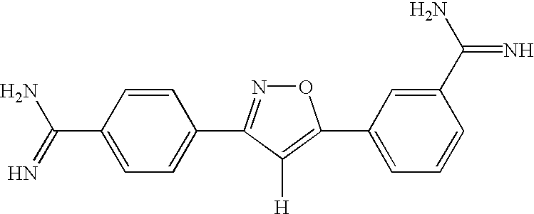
C1=CC(C(N)=N)=CC=C1C1=NOC(C2=CC=CC(C(=N)N)=C2)=C1[H]
